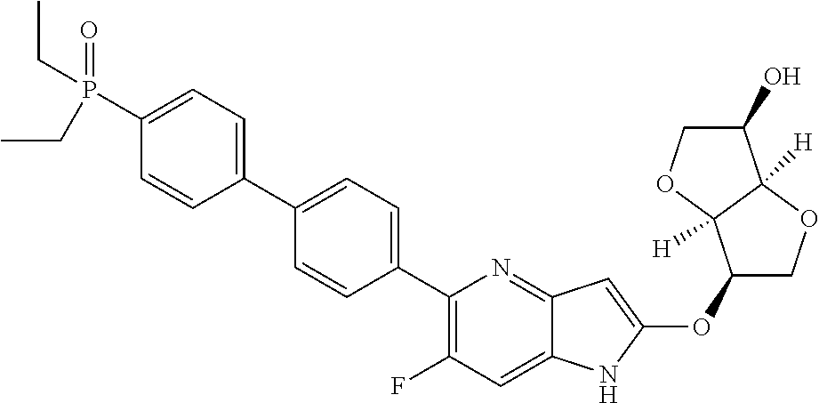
C1(OC2=CC3=NC(C4=CC=C(C5=CC=C(P(=O)(CC)CC)C=C5)C=C4)=C(F)C=C3N2)COC2([H])C1([H])OCC2O
